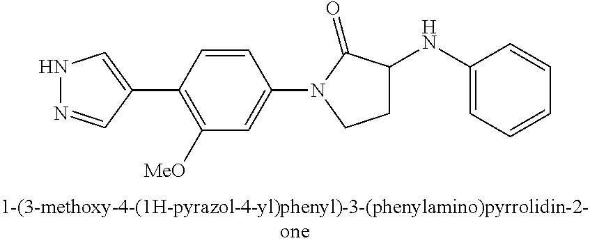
N1N=CC(C2=C([OMe])C=C(N3CCC(NC4=CC=CC=C4)C3=O)C=C2)=C1
